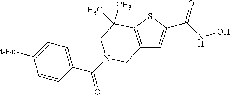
C12=C(SC(C(NO)=O)=C1)C(C)(C)CN(C(=O)C1=CC=C([t-Bu])C=C1)C2
